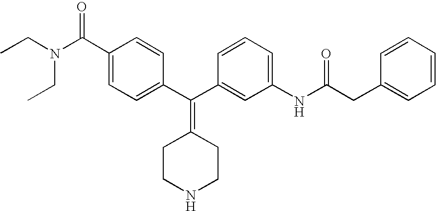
CCN(CC)C(C1=CC=C(C(C2=CC(NC(=O)CC3=CC=CC=C3)=CC=C2)=C2CCNCC2)C=C1)=O
